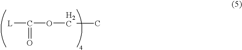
[L]C(OCC)=O
